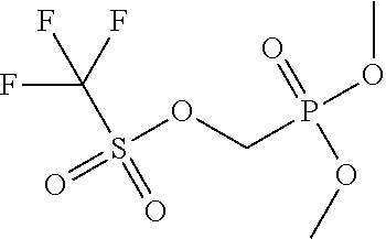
S(OCP(OC)(=O)OC)(=O)(C(F)(F)F)=O
